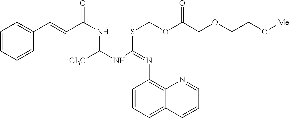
C1=CC=CC(C=CC(NC(NC(SCOC(COCCO[Me])=O)=NC2=C3C(=CC=C2)C=CC=N3)[Cl3C])=O)=C1
